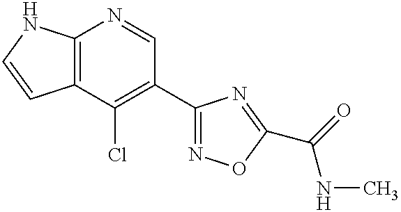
C12=C(C(Cl)=C(C3=NOC(C(=O)NC)=N3)C=N1)C=CN2
